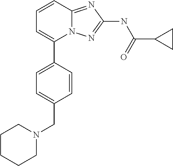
C1=CC2=NC(NC(=O)C3CC3)=NN2C(C2=CC=C(CN3CCCCC3)C=C2)=C1
